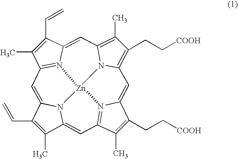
C1(C=C)=C(C)C2=CC3=N4C(=CC5=C(CC[COOH])C(C)=C6N5[Zn]45N2C1=CC1=N5C(=C6)C(C=C)=C1C)C(CC[COOH])=C3C
